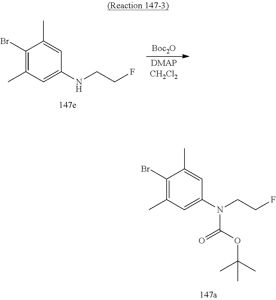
C1(Br)=C(C)C=C(N(CCF)C(=O)OC(C)(C)C)C=C1C.C1(Br)=C(C)C=C(NCCF)C=C1C.[DMAPCH2Cl2].[Boc2O]
